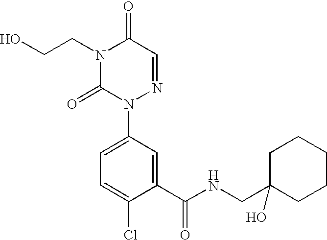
OCCN1C(=O)N(C2=CC=C(Cl)C(C(NCC3(O)CCCCC3)=O)=C2)N=CC1=O
